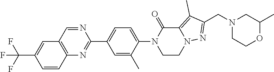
C12=C(C=C(C(F)(F)F)C=C1)C=NC(C1=CC=C(N3CCN4C(=C(C)C(CN5CCOC(C)C5)=N4)C3=O)C(C)=C1)=N2
